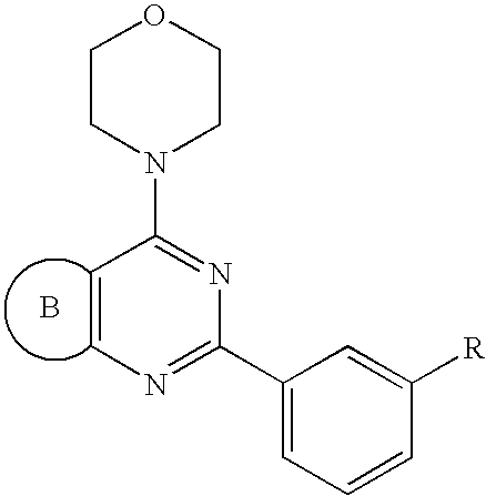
C1CN(C2=NC(C3=CC=CC([R])=C3)=NC=C2)CCO1.B
